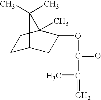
C1C2CC(OC(=O)C(C)=C)C(C)(C1)C2(C)C
